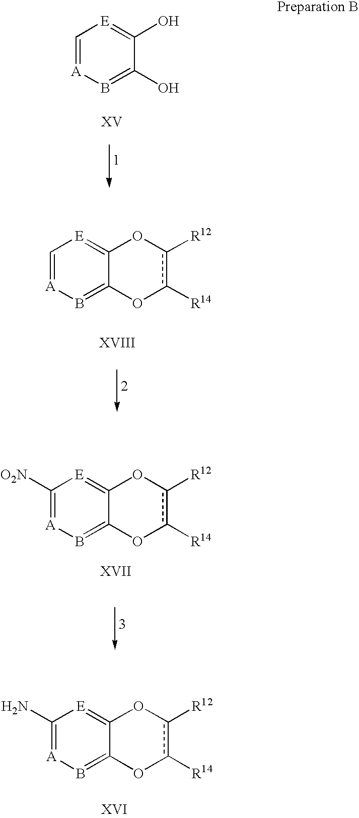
C1=[A]B=C(O)C(O)=[E]1.C1=[A]B=C2C(=[E]1)Oc([R12])c([R14])O2.C1([O2N])=[A]B=C2C(=[E]1)Oc([R12])c([R14])O2.C1(N)=[A]B=C2C(=[E]1)Oc([R12])c([R14])O2
